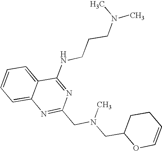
C1=CC=C2C(=C1)N=C(CN(CC1OC=CCC1)C)N=C2NCCCN(C)C
